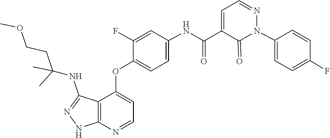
N1=CC=C(C(NC2=CC=C(OC3=CC=NC4=C3C(NC(CCOC)(C)C)=NN4)C(F)=C2)=O)C(=O)N1C1=CC=C(F)C=C1
